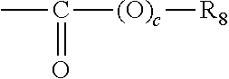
C([(O)c][R8])(C)=O
